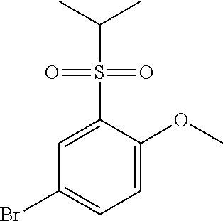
C1=C(S(=O)(=O)C(C)C)C(OC)=CC=C1Br
